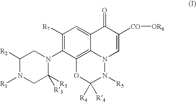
C1([R2])N([R1])CC([R3])([R3])N(C2=C([R7])C=C3C4=C2OC([R4])([R4])N([R5])N4C=C([CO][OR6])C3=O)C1
